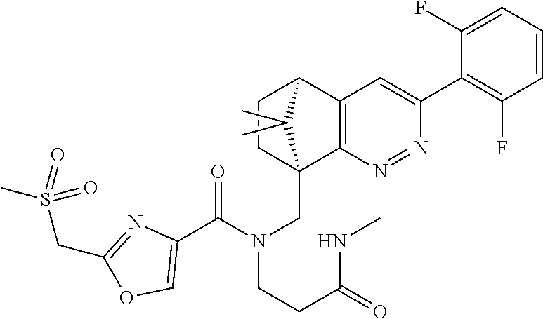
C12=C(N=NC(C3=C(F)C=CC=C3F)=C1)C1(CN(CCC(=O)NC)C(C3=COC(CS(C)(=O)=O)=N3)=O)CCC2C1(C)C
